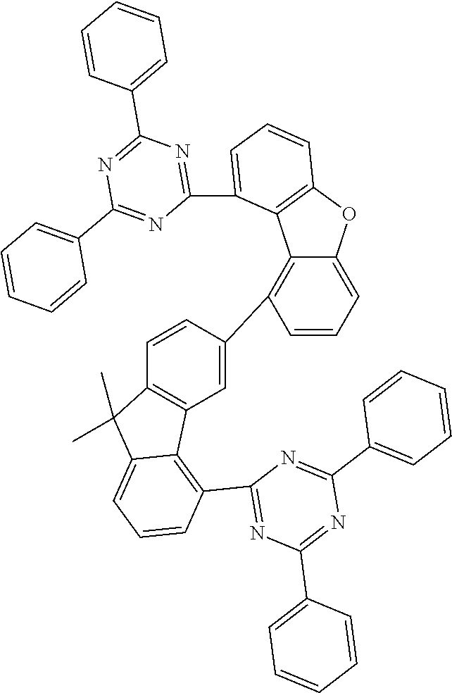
C1(C2=C3C(=CC=C2)OC2=C3C(C3=NC(C4=CC=CC=C4)=NC(C4=CC=CC=C4)=N3)=CC=C2)=CC2=C(C=C1)C(C)(C)C1=CC=CC(C3=NC(C4=CC=CC=C4)=NC(C4=CC=CC=C4)=N3)=C21
